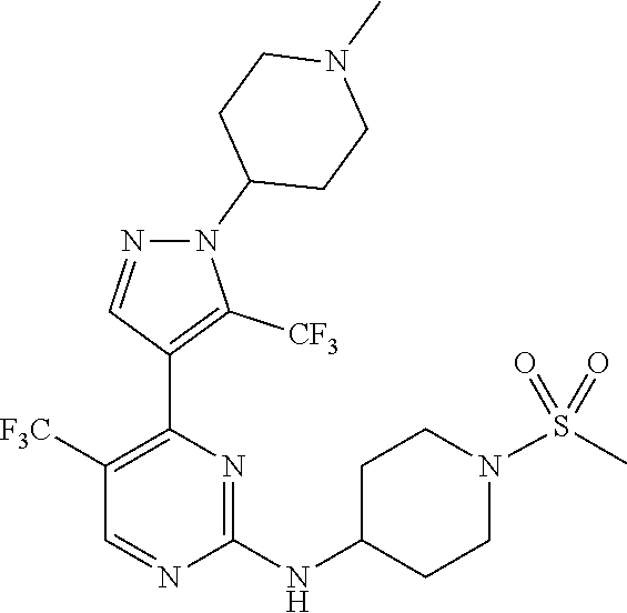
N1=CC([F3C])=C(C2=C([CF3])N(C3CCN(C)CC3)N=C2)N=C1NC1CCN(S(=O)(=O)C)CC1
